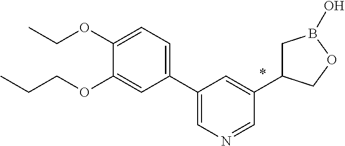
C1(C2=CN=CC(C3CB(O)OC3)=C2)=CC=C(OCC)C(OCCC)=C1
